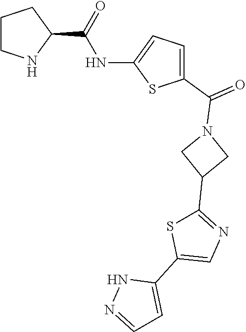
C1CNC(C(=O)NC2=CC=C(C(=O)N3CC(C4=NC=C(C5=CC=NN5)S4)C3)S2)C1
